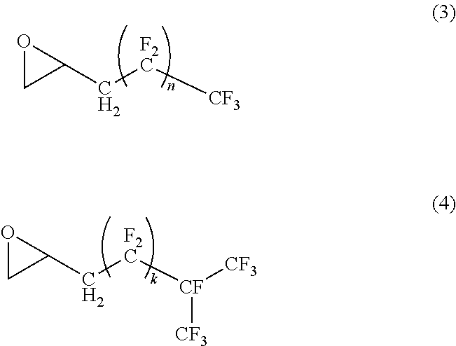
C1(C[F2C][CF3])OC1.C1(C[F2C][CF]([CF3])[CF3])OC1
